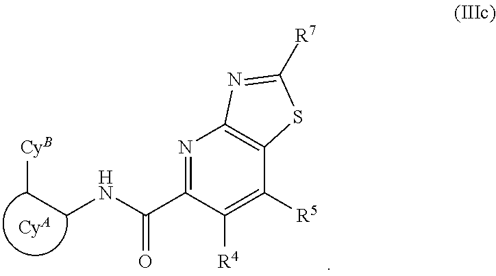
N1=C(C(NCC[CyB])=O)C([R4])=C([R5])C2=C1N=C([R7])S2.[CyA]
